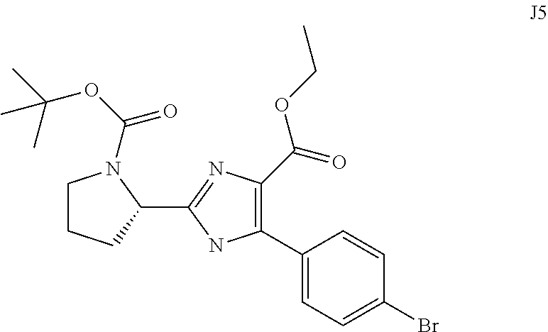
C1CCC(C2=NC(C(=O)OCC)=C(C3=CC=C(Br)C=C3)N2)N1C(OC(C)(C)C)=O
